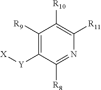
C1([R9])=C([Y][X])C([R8])=NC([R11])=C1[R10]
